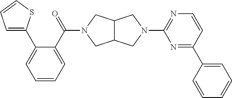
C12C(CN(C(=O)C3=CC=CC=C3C3=CC=CS3)C1)CN(C1=NC=CC(C3=CC=CC=C3)=N1)C2
